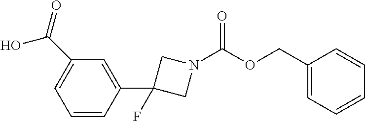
C1=CC(C2(F)CN(C(OCC3=CC=CC=C3)=O)C2)=CC(C(O)=O)=C1
